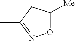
O1C([Me])CC(C)=N1
